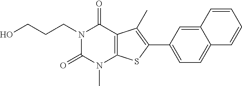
N1(CCCO)C(=O)N(C)C2=C(C1=O)C(C)=C(C1=CC=C3C(=C1)C=CC=C3)S2
